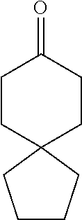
C1CC2(CCC1=O)CCCC2
